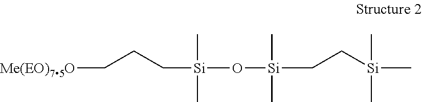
C([Si](C)(C)O[Si](C)(C)CC[Si](C)(C)C)CC[Me(EO)75O]
